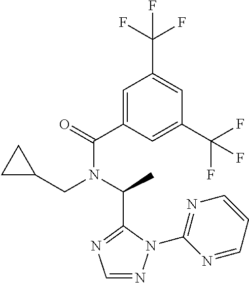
C1(C(=O)N(C(C)C2=NC=NN2C2=NC=CC=N2)CC2CC2)=CC(C(F)(F)F)=CC(C(F)(F)F)=C1
